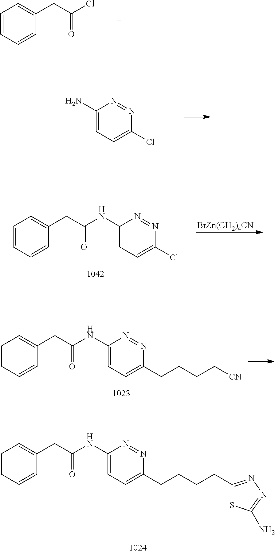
C1=CC=CC(CC(=O)Cl)=C1.C1(N)=CC=C(Cl)N=N1.C1=CC=CC(CC(=O)NC2=CC=C(Cl)N=N2)=C1.[BrZn(CH2)4CN].C1=CC=CC(CC(=O)NC2=CC=C(CCCC[CN])N=N2)=C1.C1=CC=CC(CC(=O)NC2=CC=C(CCCCC3=NN=C(N)S3)N=N2)=C1
